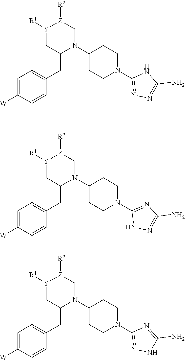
C1=C(CC2C[Y]([R1])[Z]([R2])CN2C2CCN(C3=NN=C(N)N3)CC2)C=CC([W])=C1.C1=C(CC2C[Y]([R1])[Z]([R2])CN2C2CCN(C3=NC(N)=NN3)CC2)C=CC([W])=C1.C1=C(CC2C[Y]([R1])[Z]([R2])CN2C2CCN(C3=NNC(N)=N3)CC2)C=CC([W])=C1
